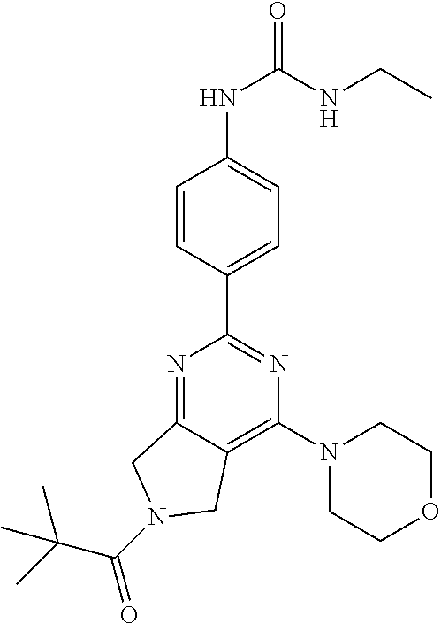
C12=C(N3CCOCC3)N=C(C3=CC=C(NC(=O)NCC)C=C3)N=C1CN(C(C(C)(C)C)=O)C2
